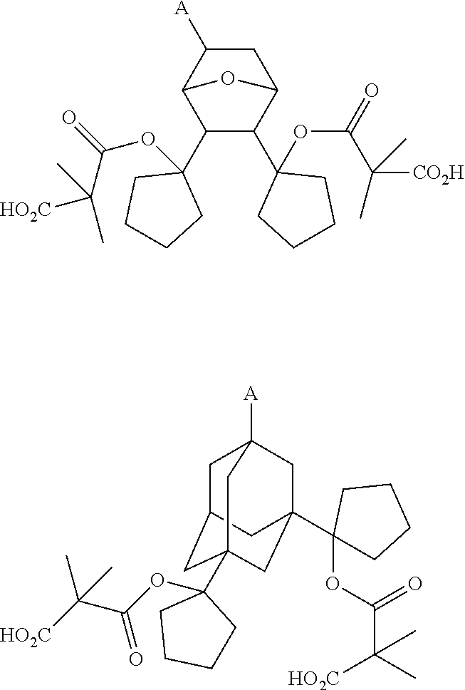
C1C([A])C2C(C3(OC(=O)C([HO2C])(C)C)CCCC3)C(C3(OC(C([CO2H])(C)C)=O)CCCC3)C1O2.C1C2CC3(C4(OC(C([HO2C])(C)C)=O)CCCC4)CC(C4(OC(C(C)([HO2C])C)=O)CCCC4)(CC1([A])C3)C2
